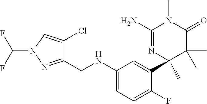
C1(NCC2=NN(C(F)F)C=C2Cl)=CC=C(F)C(C2(C)N=C(N)N(C)C(=O)C2(C)C)=C1
